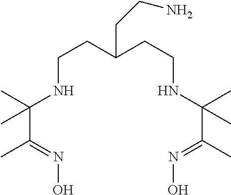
C(C(=NO)C)(C)(NCCC(CCNC(C(C)=NO)(C)C)CCN)C
